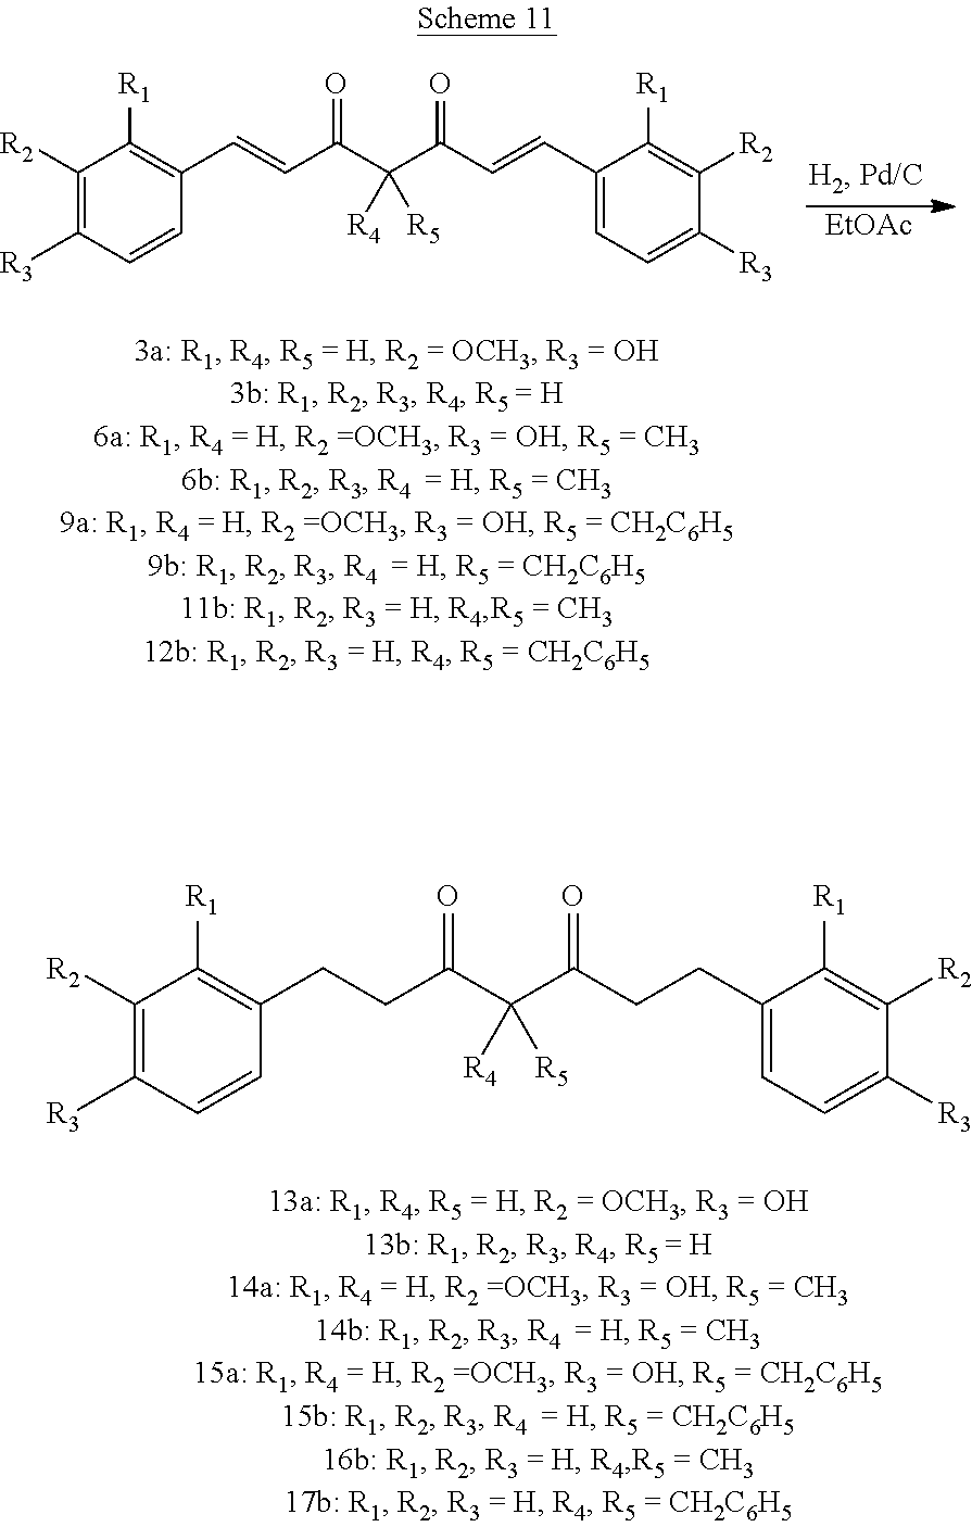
[EtOAc].C1([R2])=C([R3])C=CC(C=CC(C(C(C=CC2=CC=C([R3])C([R2])=C2[R1])=O)([R5])[R4])=O)=C1[R1].C1([R2])=C([R3])C=CC(CCC(C(C(CCC2=CC=C([R3])C([R2])=C2[R1])=O)([R5])[R4])=O)=C1[R1]
